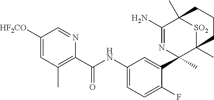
C1([HF2CO])=CC(C)=C(C(NC2=CC=C(F)C(C3(C)N=C(N)C4(C)[SO2]C3(C)CCC4)=C2)=O)N=C1
